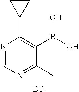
N1=CN=C(C)C(B(O)O)=C1C1CC1.[BG]
